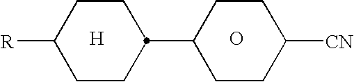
[H].O.C1CC(C2CCC([CN])CC2)CCC1[R]
